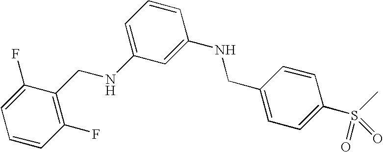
C1=CC(F)=C(CNC2=CC=CC(NCC3=CC=C(S(C)(=O)=O)C=C3)=C2)C(F)=C1
